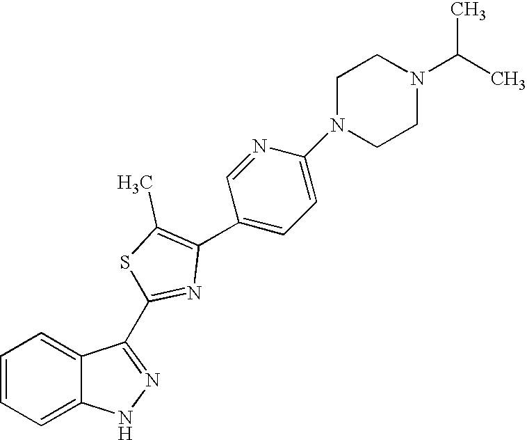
C1=CC=C2C(=C1)NN=C2C1=NC(C2=CC=C(N3CCN(C(C)C)CC3)N=C2)=C(C)S1
